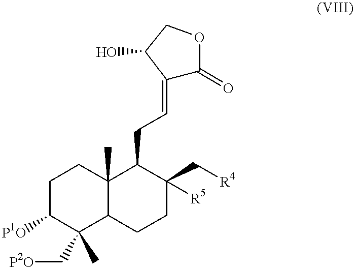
C1C([P1O])C(C)(C[P2O])C2C(C)(C1)C(CC=C1C(=O)OCC1O)C(C[R4])([R5])CC2
